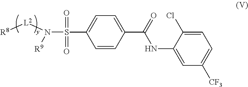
C1=CC(C(NC2=CC([CF3])=CC=C2Cl)=O)=CC=C1S(N([L2][R8])[R9])(=O)=O
